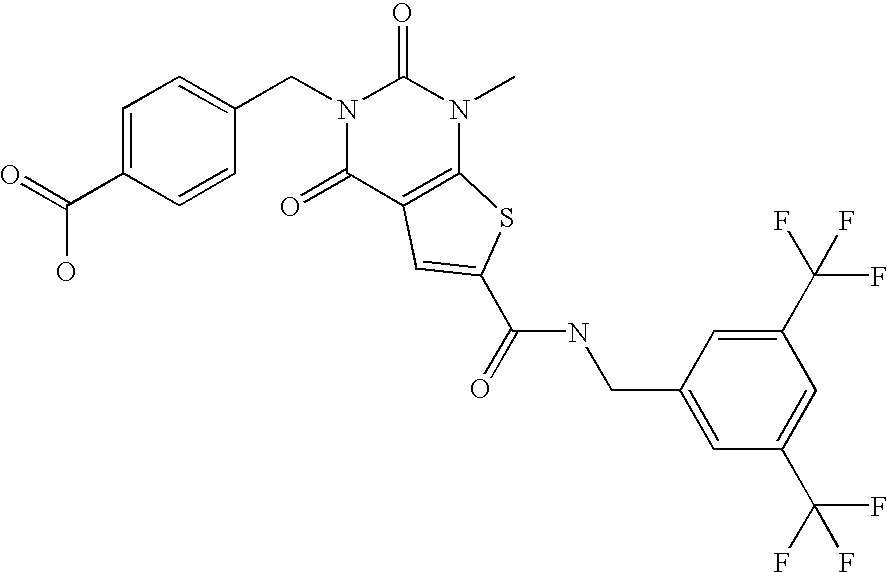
N1(CC2=CC=C(C(O)=O)C=C2)C(=O)C2=C(N(C)C1=O)SC(C(NCC1=CC(C(F)(F)F)=CC(C(F)(F)F)=C1)=O)=C2
